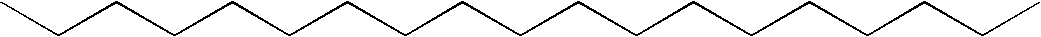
CCCCCCCCCCCCCCCCCCC
